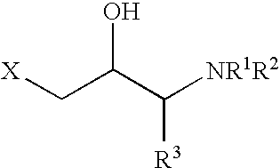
[X]CC(C([NR1R2])[R3])O
